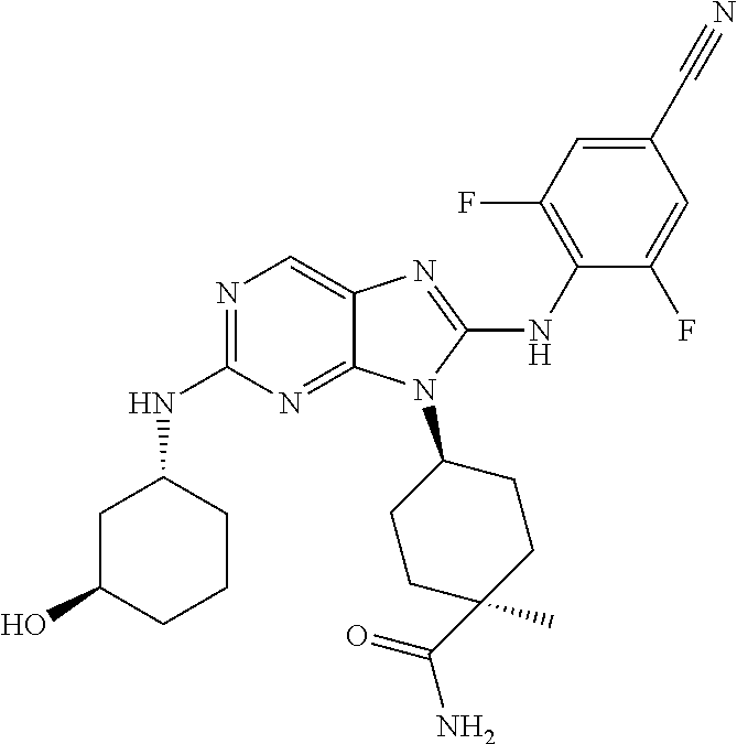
N1=C(NC2CC(O)CCC2)N=C2C(=C1)N=C(NC1=C(F)C=C(C#N)C=C1F)N2C1CCC(C)(C(=O)N)CC1
